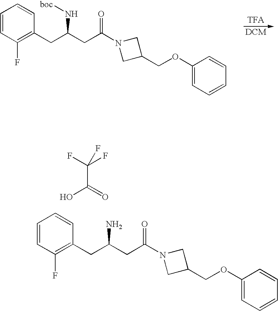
C1=CC(F)=C(CC(CC(N2CC(COC3=CC=CC=C3)C2)=O)N[boc])C=C1.C1=CC(F)=C(CC(CC(N2CC(COC3=CC=CC=C3)C2)=O)N)C=C1.OC(C(F)(F)F)=O
